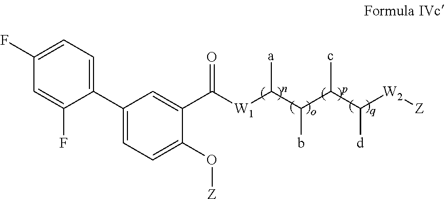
C1(C2=CC=C(F)C=C2F)=CC=C(O[Z])C(C([W1]C(C(C(C([W2][Z])[d])c)b)[a])=O)=C1
